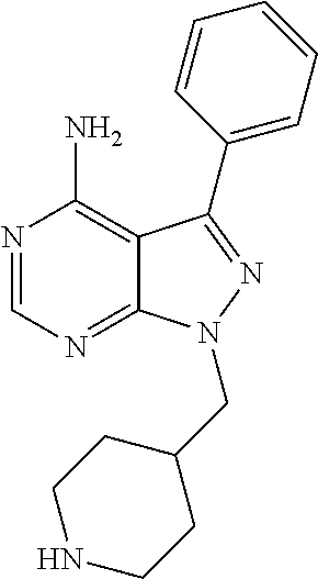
C12=NC=NC(N)=C1C(C1=CC=CC=C1)=NN2CC1CCNCC1
